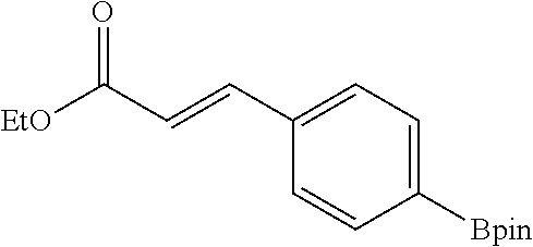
C1([Bpin])=CC=C(C=CC([EtO])=O)C=C1
